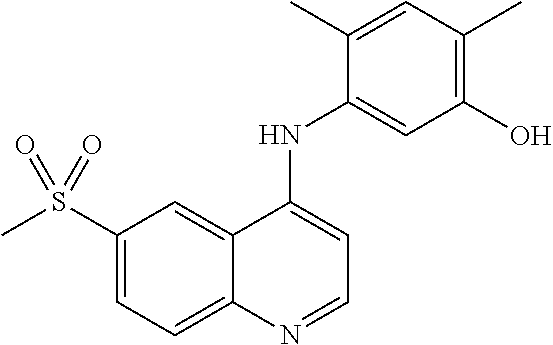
S(C1=CC=C2C(=C1)C(NC1=CC(O)=C(C)C=C1C)=CC=N2)(C)(=O)=O
